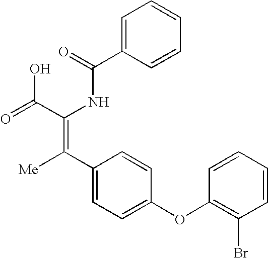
C(=O)(NC(C(=O)O)=C(C1=CC=C(OC2=C(Br)C=CC=C2)C=C1)[Me])C1=CC=CC=C1
